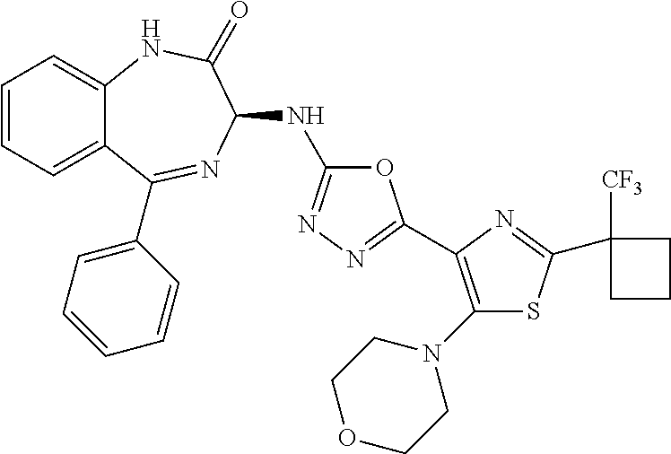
O1C(NC2N=C(C3=CC=CC=C3)C3=CC=CC=C3NC2=O)=NN=C1C1=C(N2CCOCC2)SC(C2([CF3])CCC2)=N1
